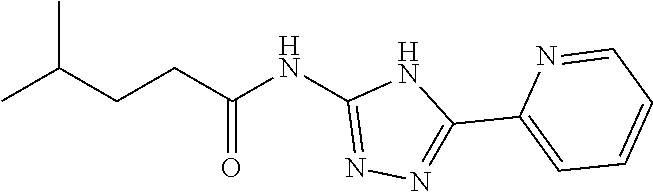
C(CCC(NC1=NN=C(C2=CC=CC=N2)N1)=O)(C)C
